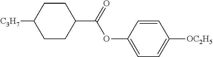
[C3H7]C1CCC(C(=O)OC2=CC=C([OC2H5])C=C2)CC1
